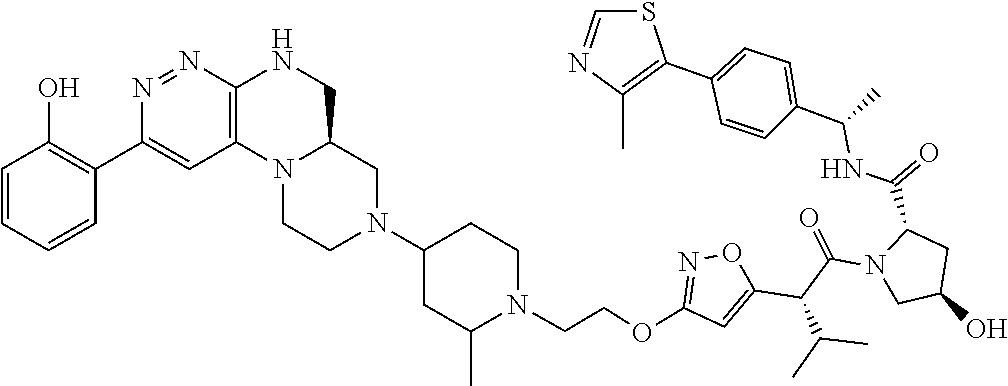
C1(C2=C(C)N=CS2)=CC=C(C(NC(C2CC(O)CN2C(C(C2=CC(OCCN3C(C)CC(N4CCN5C(C4)CNC4=C5C=C(C5=C(O)C=CC=C5)N=N4)CC3)=NO2)C(C)C)=O)=O)C)C=C1
